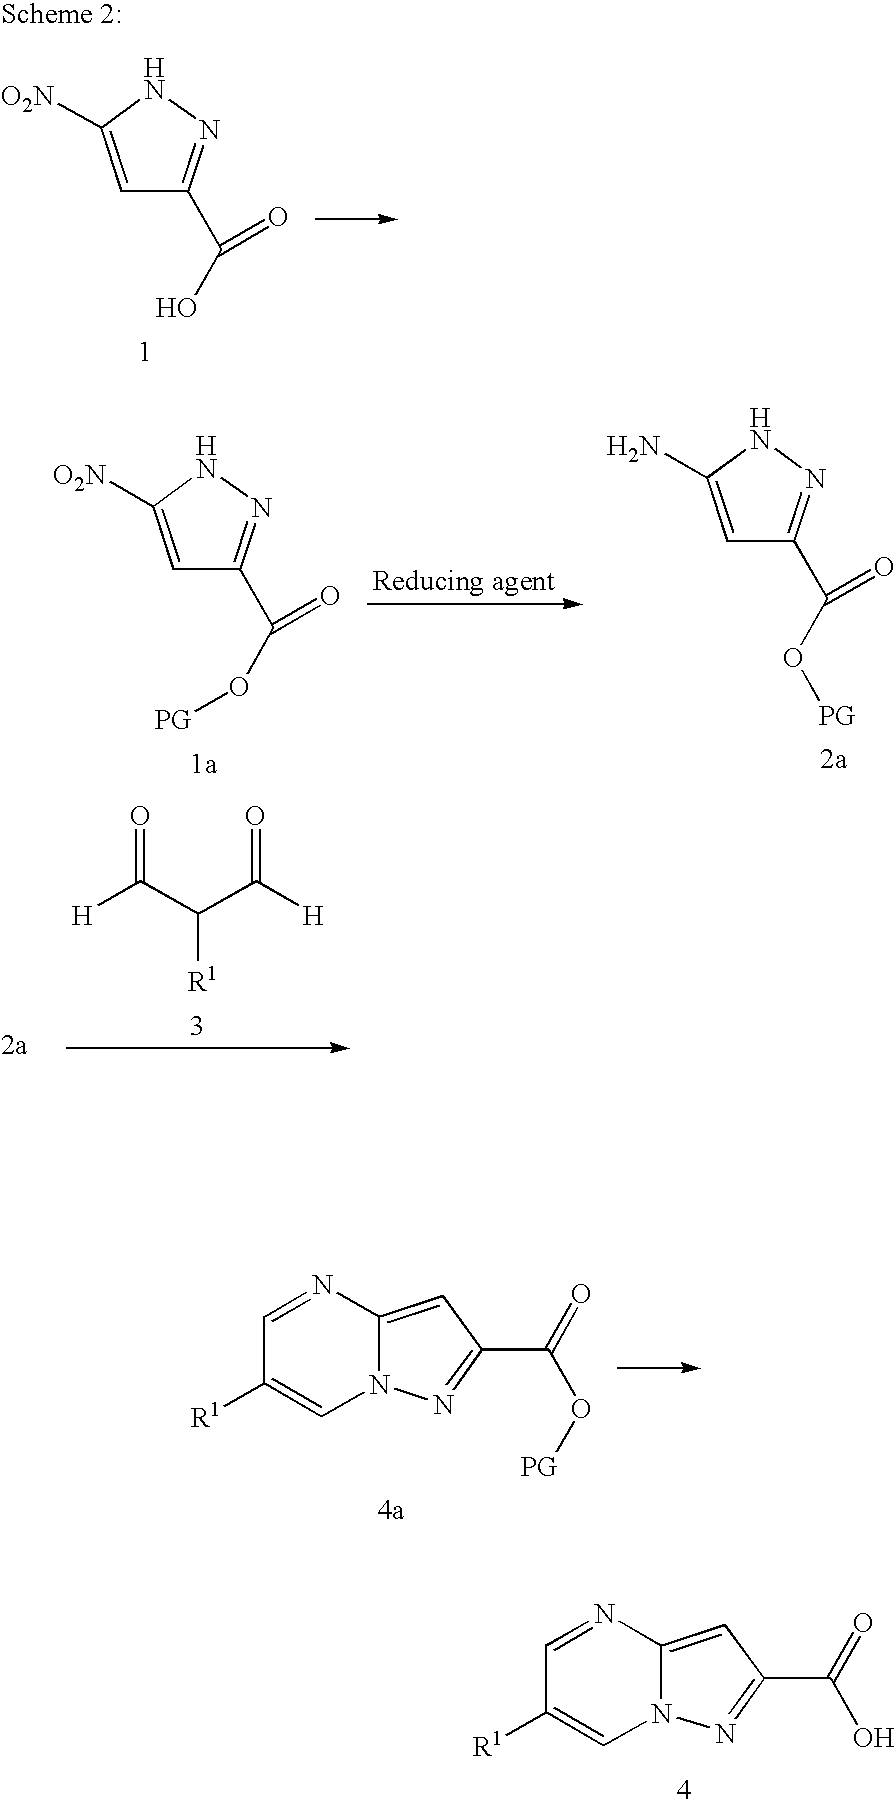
N1=CC([R1])=CN2C1=CC(C(=O)O)=N2.C1=C([O2N])NN=C1C(O[PG])=O.C1=C(N)NN=C1C(O[PG])=O.[H]C(C(C([H])=O)[R1])=O.N1=CC([R1])=CN2C1=CC(C(=O)O[PG])=N2.C1=C([O2N])NN=C1C(O)=O
